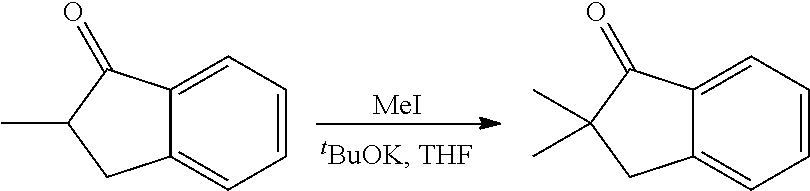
C1=CC=C2C(=C1)CC(C)C2=O.[MeI].C1=CC=C2C(=C1)CC(C)(C)C2=O
